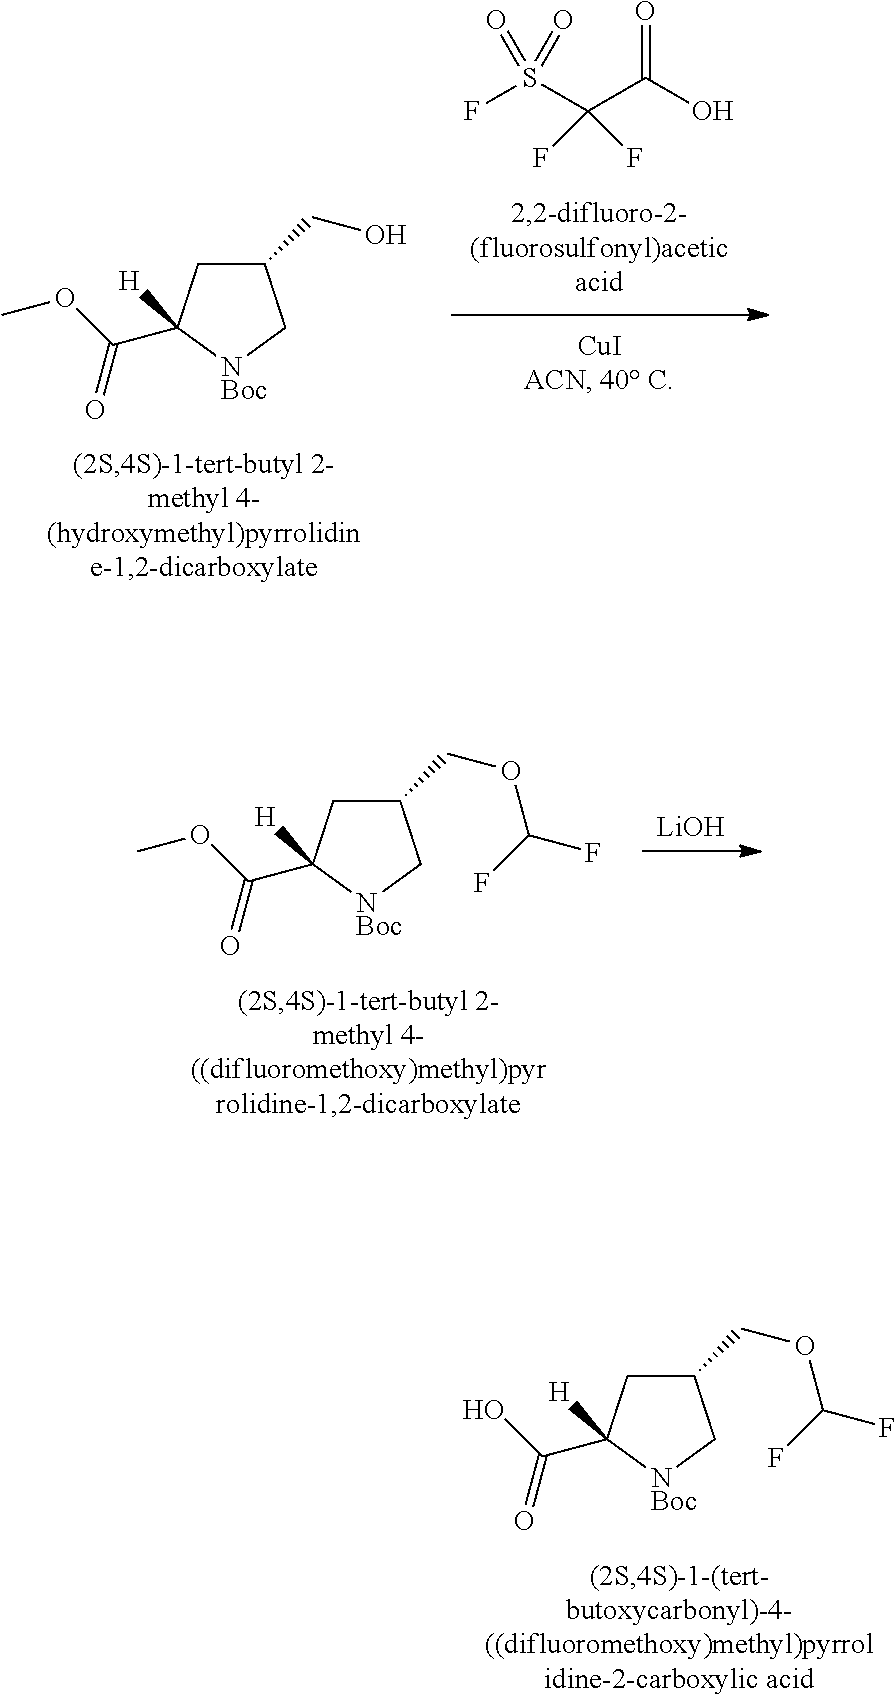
C1(CO)CC(C(OC)=O)([H])[NBoc]C1.FS(C(C(O)=O)(F)F)(=O)=O.[LiOH].C1(COC(F)F)CC(C(OC)=O)([H])[NBoc]C1.C1(COC(F)F)CC(C(O)=O)([H])[NBoc]C1
